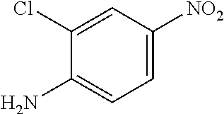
C1=C([NO2])C=C(Cl)C(N)=C1
